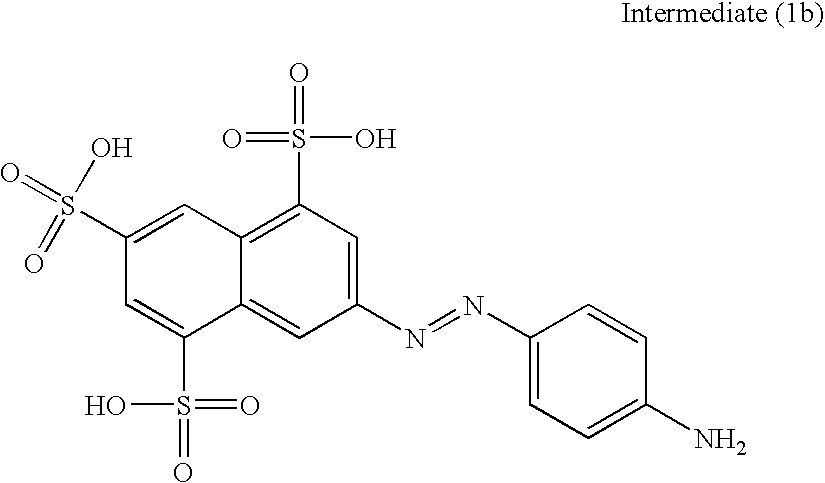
C1(S(=O)(O)=O)=C2C(=CC(N=NC3=CC=C(N)C=C3)=C1)C(S(O)(=O)=O)=CC(S(=O)(O)=O)=C2
